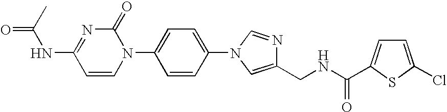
C1=CN(C2=CC=C(N3C=NC(CNC(=O)C4=CC=C(Cl)S4)=C3)C=C2)C(=O)N=C1NC(C)=O
